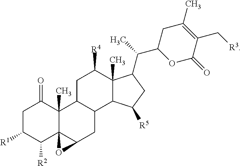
C1C([R1])C([R2])C23C(C)(C1=O)C1C(CC2O3)C2C(C)(C([R4])C1)C(C(C)C1OC(=O)C(C[R3])=C(C)C1)CC2[R5]
